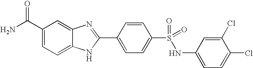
C1(C(N)=O)=CC=C2C(=C1)N=C(C1=CC=C(S(=O)(NC3=CC=C(Cl)C(Cl)=C3)=O)C=C1)N2
